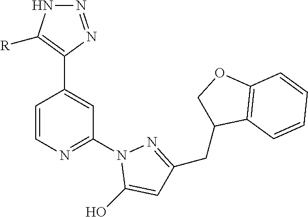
C1=CN=C(N2C(O)=CC(CC3C4=C(OC3)C=CC=C4)=N2)C=C1C1=C([R])NN=N1
